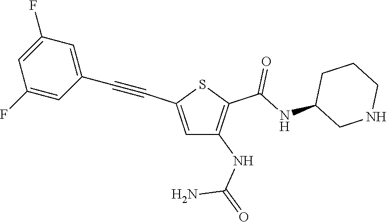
C1=C(C#CC2=CC(F)=CC(F)=C2)SC(C(NC2CNCCC2)=O)=C1NC(=O)N
